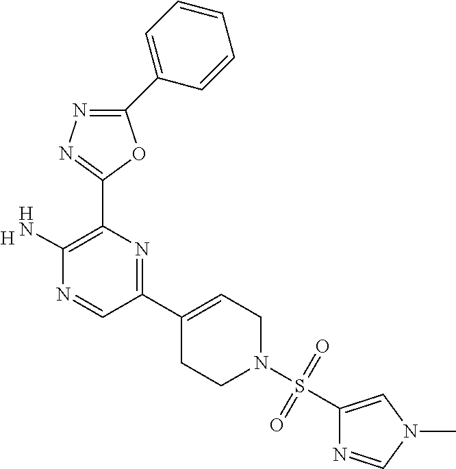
[H].C1(C2=C(N)N=CC(C3=CCN(S(C4=CN(C)C=N4)(=O)=O)CC3)=N2)=NN=C(C2=CC=CC=C2)O1
